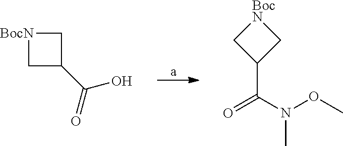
C1C(C(O)=O)C[BocN]1.O=C(N(OC)C)C1C[BocN]C1
